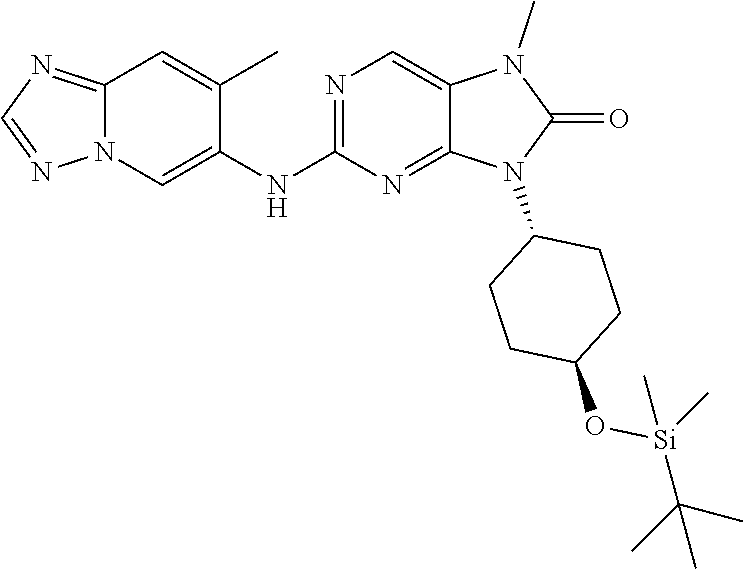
C1(NC2=CN3C(=NC=N3)C=C2C)=NC=C2C(=N1)N(C1CCC(O[Si](C)(C(C)(C)C)C)CC1)C(=O)N2C
